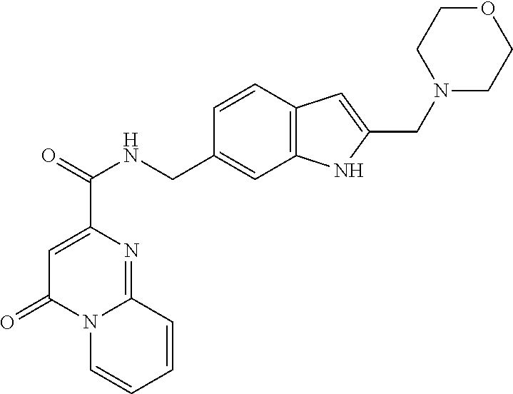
C1=C(C(=O)NCC2=CC3=C(C=C2)C=C(CN2CCOCC2)N3)N=C2N(C1=O)C=CC=C2
